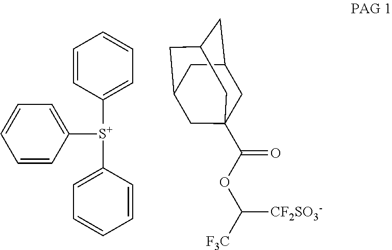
C(OC([F3C])[CF2SO3-])(=O)C12CC3CC(CC(C1)C3)C2.C1([S+](C2=CC=CC=C2)C2=CC=CC=C2)=CC=CC=C1
